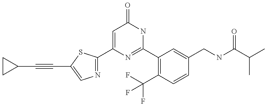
C1(C2=NC=C(C#CC3CC3)S2)=CC(=O)NC(C2=C(C(F)(F)F)C=CC(CNC(C(C)C)=O)=C2)=N1
